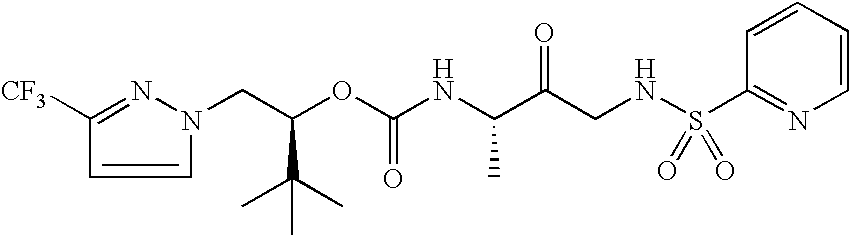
C1([CF3])=NN(CC(OC(NC(C(CNS(C2=NC=CC=C2)(=O)=O)=O)C)=O)C(C)(C)C)C=C1
